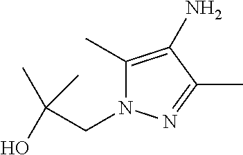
C1(C)=C(N)C(C)=NN1CC(O)(C)C
